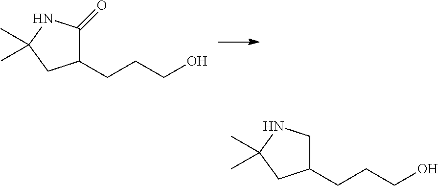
C(CO)CC1C(=O)NC(C)(C)C1.C(CO)CC1CNC(C)(C)C1
